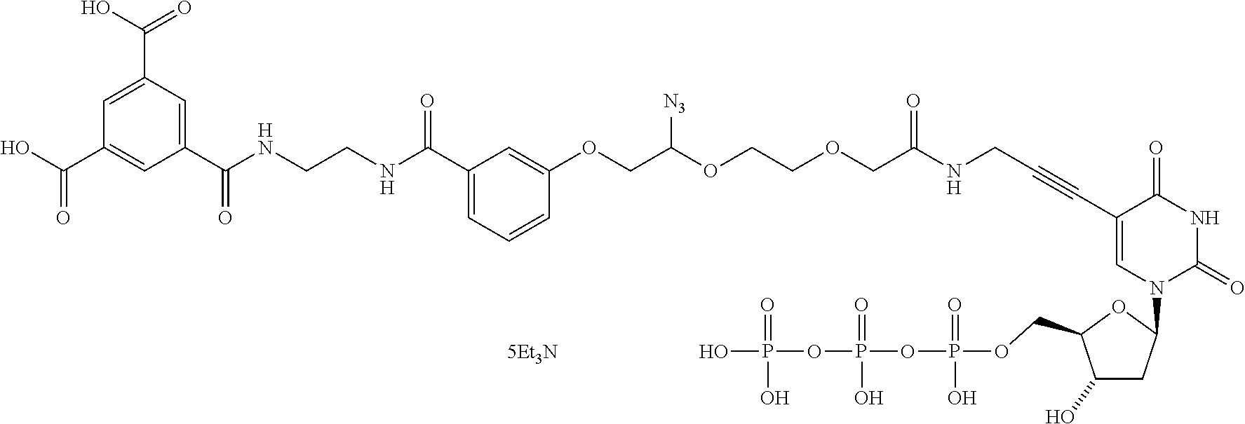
C1=C(C(NCCNC(C2=CC=CC(OCC(OCCOCC(NCC#CC3=CN(C4CC(O)C(COP(OP(OP(O)(=O)O)(=O)O)(=O)O)O4)C(=O)NC3=O)=O)[N3])=C2)=O)=O)C=C(C(O)=O)C=C1C(O)=O
